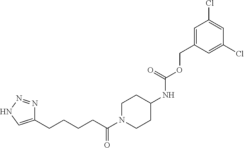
C1(CCCCC(N2CCC(NC(OCC3=CC(Cl)=CC(Cl)=C3)=O)CC2)=O)=CNN=N1
